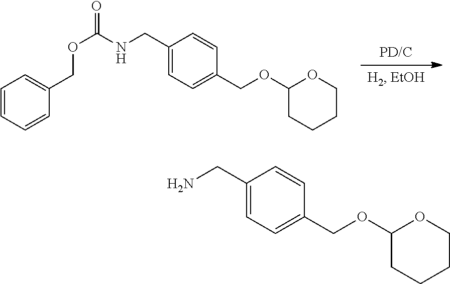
C1=CC=CC(COC(=O)NCC2=CC=C(COC3OCCCC3)C=C2)=C1.NCC1=CC=C(COC2OCCCC2)C=C1
